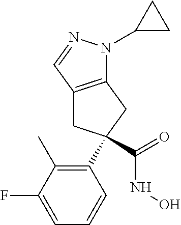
C12=C(CC(C3=C(C)C(F)=CC=C3)(C(=O)NO)C1)N(C1CC1)N=C2
